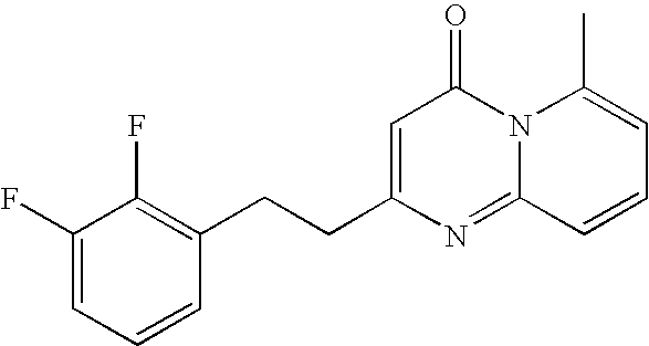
C1(F)=CC=CC(CCC2=CC(=O)N3C(=N2)C=CC=C3C)=C1F
